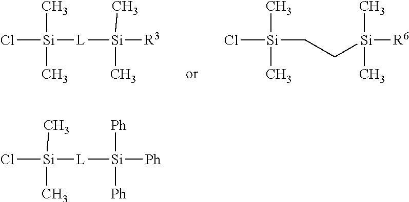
Cl[Si]([L][Si]([R3])(C)C)(C)C.Cl[Si](CC[Si]([R6])(C)C)(C)C.Cl[Si]([L][Si]([Ph])([Ph])[Ph])(C)C
